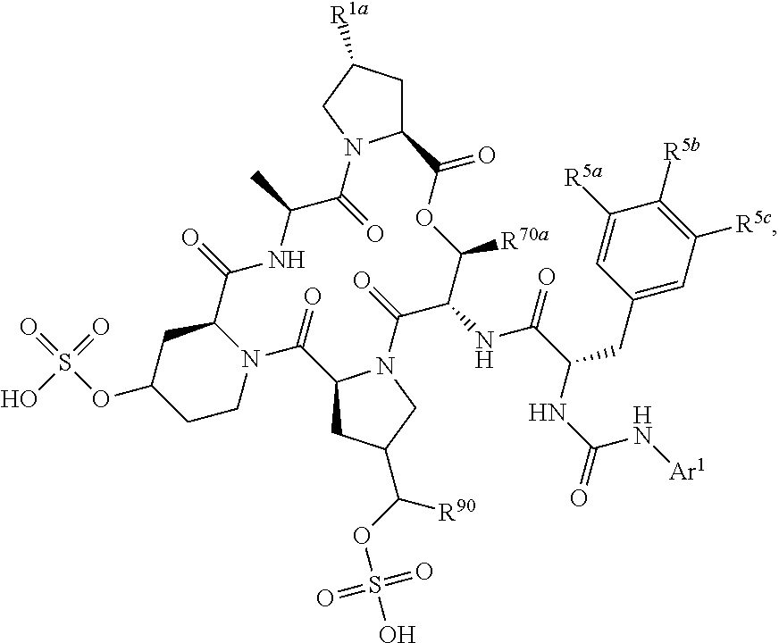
O=S(OC1CCN2C(C1)C(=O)NC(C)C(=O)N1C(CC([R1a])C1)C(=O)OC([R70a])C(NC(C(NC(=O)N[Ar1])CC1=CC([R5c])=C([R5b])C([R5a])=C1)=O)C(=O)N1C(CC(C(OS(O)(=O)=O)[R90])C1)C2=O)(=O)O
